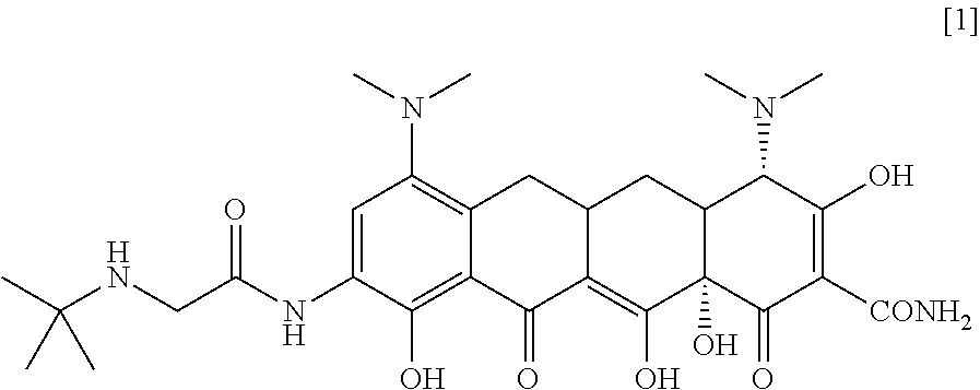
CC(NCC(NC1=CC(N(C)C)=C2C(=C1O)C(=O)C1=C(O)C3(O)C(CC1C2)C(N(C)C)C(O)=C([CONH2])C3=O)=O)(C)C
